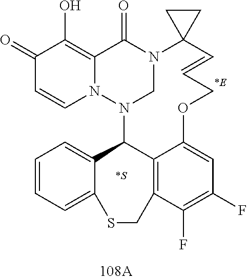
C1(=O)C=CN2C(=C1O)C(=O)N1CN2C2C3=C(C(F)=C(F)C=C3OCC=CC13CC3)CSC1=CC=CC=C21
